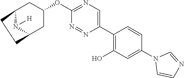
C12N([H])C(CC(OC3=NC=C(C4=C(O)C=C(N5C=CN=C5)C=C4)N=N3)C1)CC2
